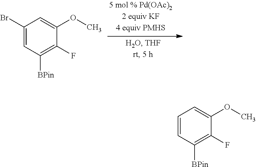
C1(Br)=CC([BPin])=C(F)C(OC)=C1.C1=CC([BPin])=C(F)C(OC)=C1
